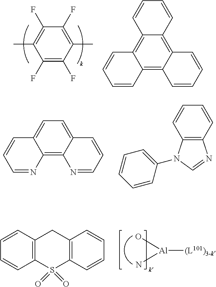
C1(F)=C(F)C(C)=C(F)C(F)=C1C.C12=C3C(=C4C(=C1C=CC=C2)C=CC=C4)C=CC=C3.C12=C3C(=CC=C1C=CC=N2)C=CC=N3.C12=C(C=CC=C1)N=CN2C1=CC=CC=C1.[Al]([(L101)3-k])(O)N.C1=CC2=C(C=C1)S(=O)(=O)C1=C(C2)C=CC=C1
